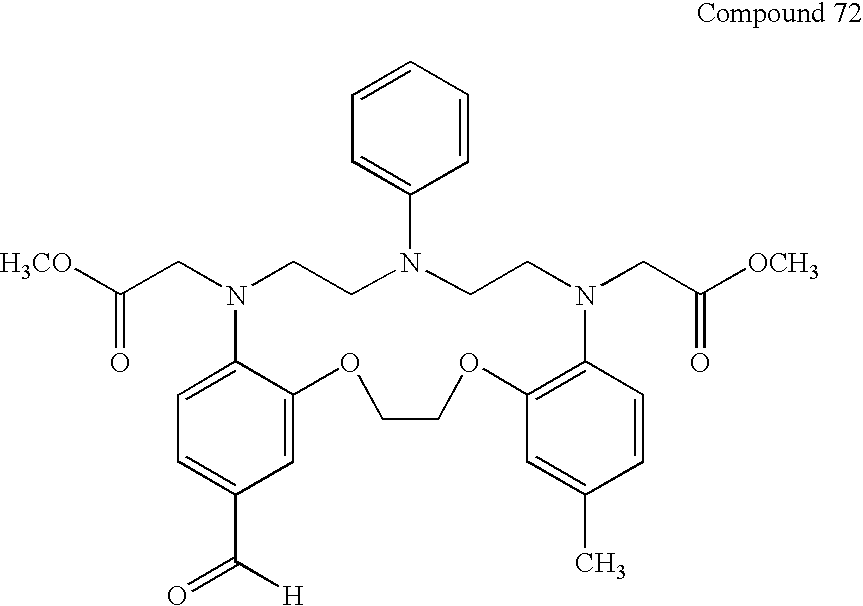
C(N1CCN(C2=CC=CC=C2)CCN(CC([OCH3])=O)C2=C(C=C(C)C=C2)OCCOC2=CC(C(=O)[H])=CC=C12)C([H3CO])=O
